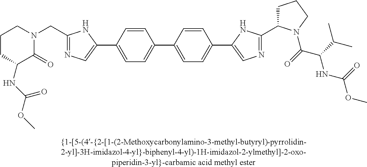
C1(C2=CC=C(C3=CN=C(C4CCCN4C(C(NC(=O)OC)C(C)C)=O)N3)C=C2)=CC=C(C2=CN=C(CN3CCCC(NC(OC)=O)C3=O)N2)C=C1
